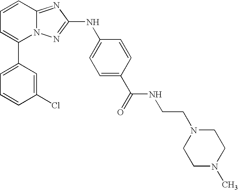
C1(C2=CC=CC3=NC(NC4=CC=C(C(=O)NCCN5CCN(C)CC5)C=C4)=NN23)=CC=CC(Cl)=C1
